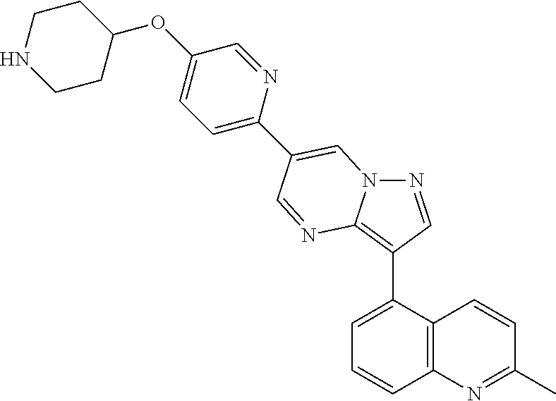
C1=C(C2=C3N(N=C2)C=C(C2=CC=C(OC4CCNCC4)C=N2)C=N3)C2=C(C=C1)N=C(C)C=C2
